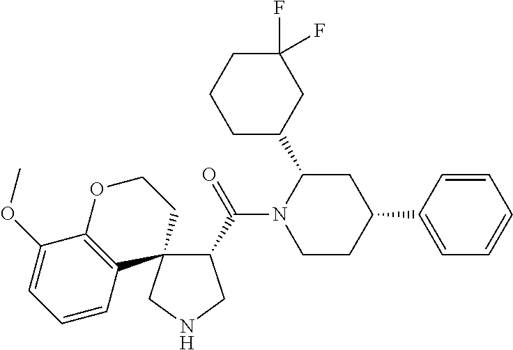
O=C(N1CCC(C2=CC=CC=C2)CC1C1CCCC(F)(F)C1)C1CNCC12C1=C(OCC2)C(OC)=CC=C1
